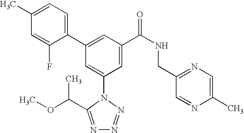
C1(C2=CC(C(NCC3=NC=C(C)N=C3)=O)=CC(N3C(C(C)OC)=NN=N3)=C2)=CC=C(C)C=C1F
